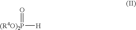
[(R4O)2P]([H])=O
